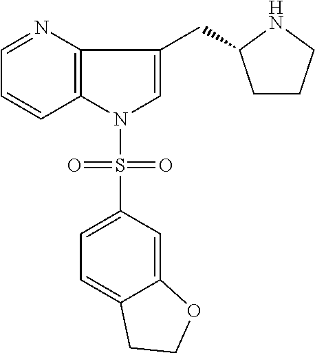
C1=NC2=C(C=C1)N(S(=O)(=O)C1=CC=C3C(=C1)OCC3)C=C2CC1CCCN1
